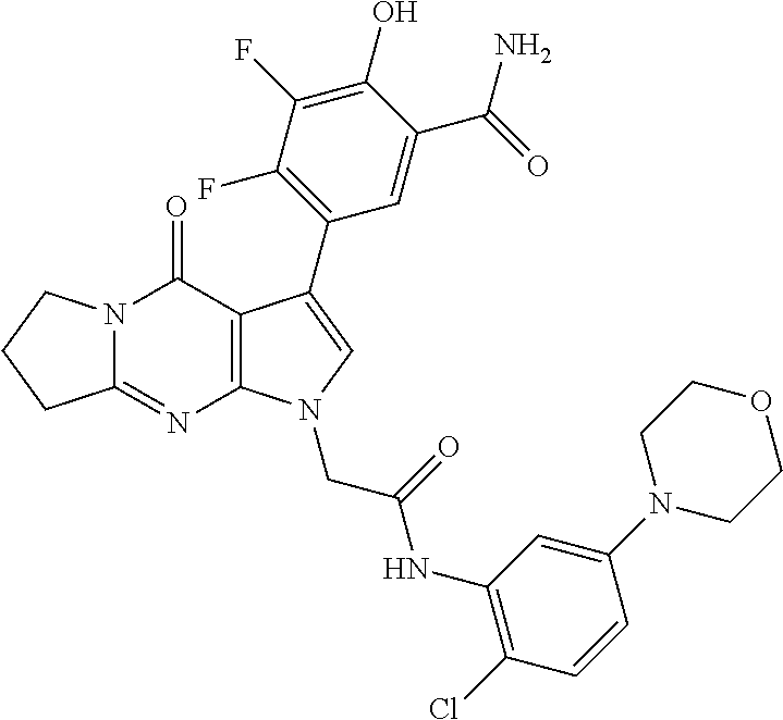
C12=NC3=C(C(=O)N1CCC2)C(C1=C(F)C(F)=C(O)C(C(=O)N)=C1)=CN3CC(=O)NC1=C(Cl)C=CC(N2CCOCC2)=C1
